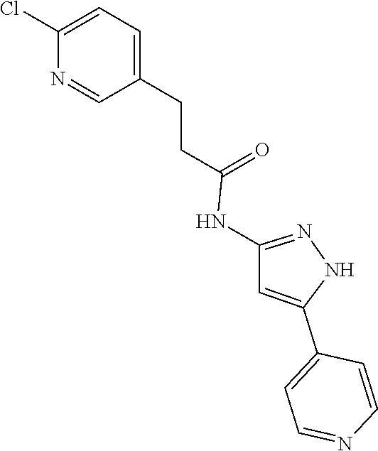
N1=C(NC(CCC2=CC=C(Cl)N=C2)=O)C=C(C2=CC=NC=C2)N1
